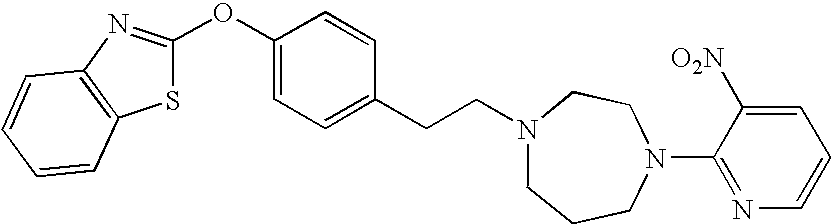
S1C(OC2=CC=C(CCN3CCCN(C4=NC=CC=C4[O2N])CC3)C=C2)=NC2=C1C=CC=C2
